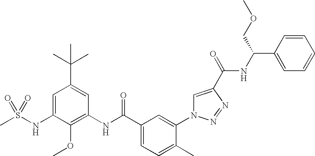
C1(NS(C)(=O)=O)=CC(C(C)(C)C)=CC(NC(C2=CC=C(C)C(N3C=C(C(=O)NC(C4=CC=CC=C4)COC)N=N3)=C2)=O)=C1OC
